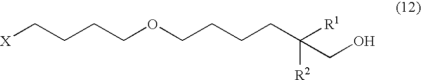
[X]CCCCOCCCCC([R1])([R2])CO
